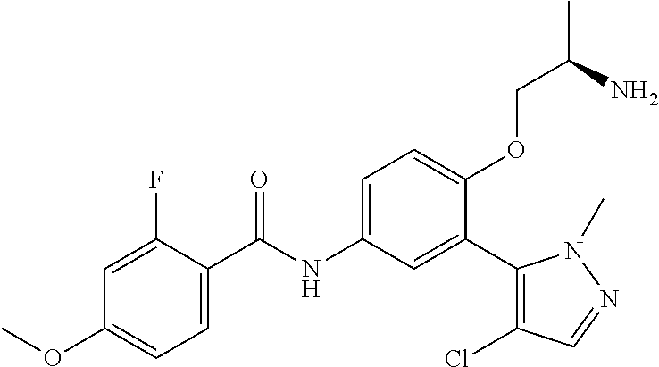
C1=C(F)C(C(=O)NC2=CC=C(OCC(C)N)C(C3=C(Cl)C=NN3C)=C2)=CC=C1OC
